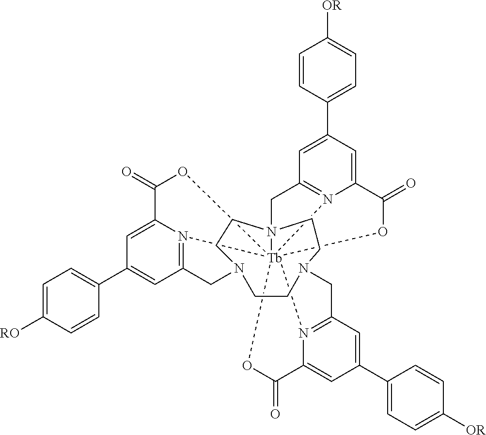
C1CN2CCN34CCN1CC1=N5[Tb]367(OC(=O)C5=CC(C3=CC=C([RO])C=C3)=C1)(N1=C(C4)C=C(C3=CC=C([OR])C=C3)C=C1C(=O)O6)N1=C(C2)C=C(C2=CC=C([OR])C=C2)C=C1C(=O)O7
